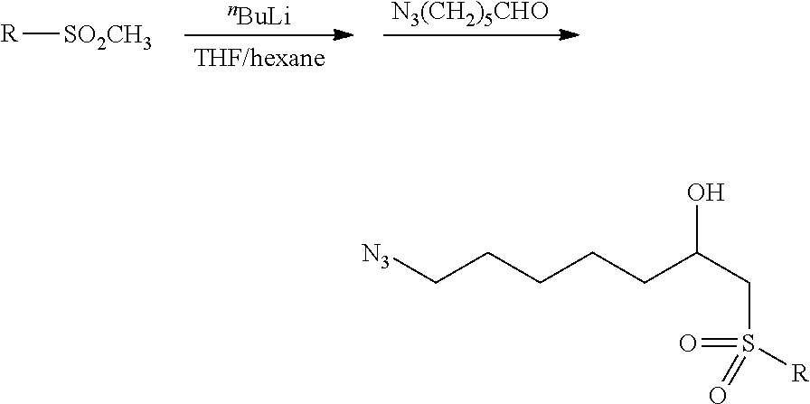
[nBuLi].[N3(CH2)5CHO].[R][SO2CH3].[N3]CCCCCC(CS(=O)(=O)[R])O
